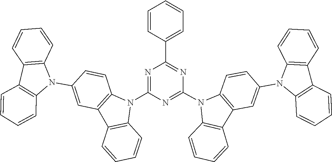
C1=CC2=C(N(C3=CC4=C(C=C3)N(C3=NC(N5C6=C(C=CC=C6)C6=C5C=CC(N5C7=C(C8=C5C=CC=C8)C=CC=C7)=C6)=NC(C5=CC=CC=C5)=N3)C3=C4C=CC=C3)C3=C2C=CC=C3)C=C1
